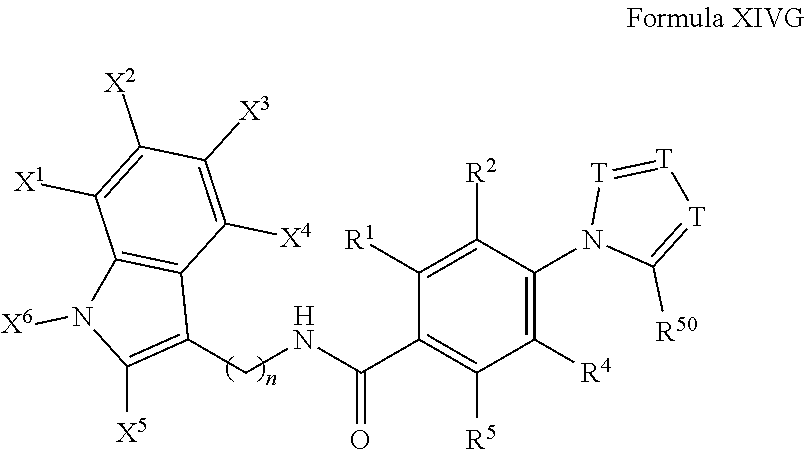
C1(C(=O)NCC2=C([X5])N([X6])C3=C2C([X4])=C([X3])C([X2])=C3[X1])=C([R5])C([R4])=C(N2C([R50])=[T][T]=[T]2)C([R2])=C1[R1].[H]
